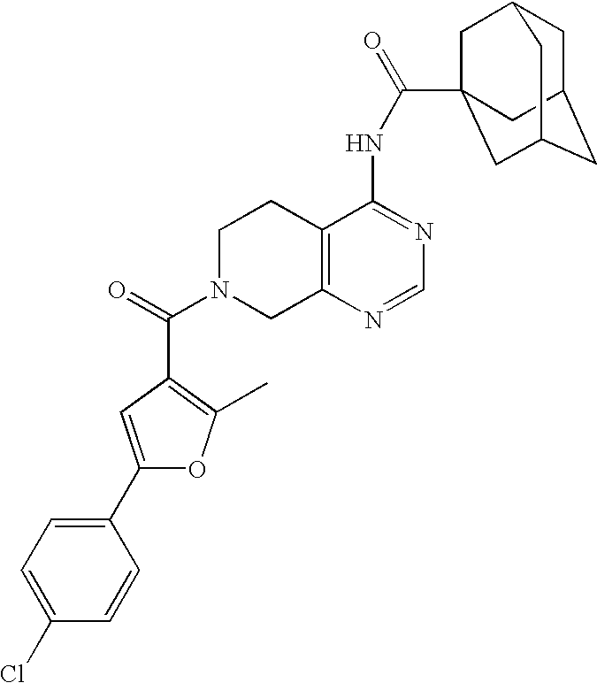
C1N(C(=O)C2=C(C)OC(C3=CC=C(Cl)C=C3)=C2)CC2=C(C1)C(NC(=O)C13CC4CC(CC(C1)C4)C3)=NC=N2
